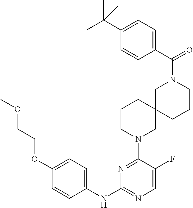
C1(NC2=NC=C(F)C(N3CC4(CCC3)CCCN(C(C3=CC=C(C(C)(C)C)C=C3)=O)C4)=N2)=CC=C(OCCOC)C=C1
